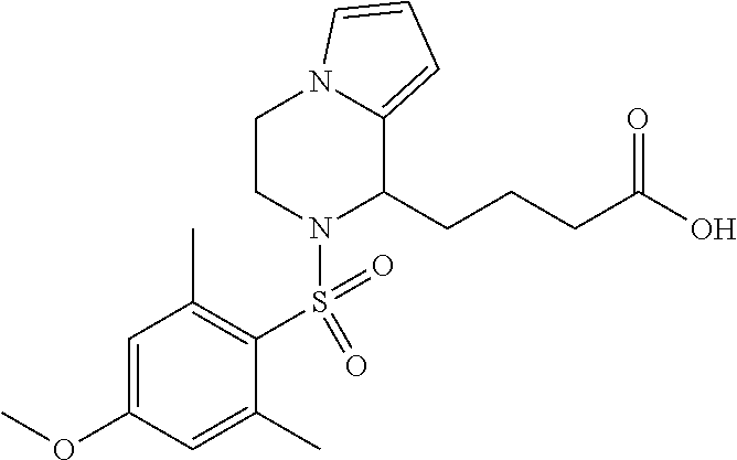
C1=C(OC)C=C(C)C(S(=O)(=O)N2C(CCCC(O)=O)C3=CC=CN3CC2)=C1C
